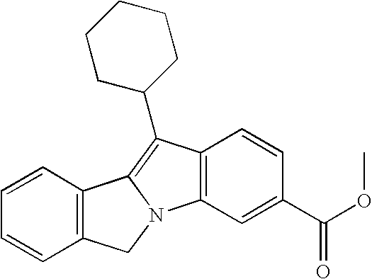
C12=C(C=CC=C1)C1=C(C3CCCCC3)C3=C(N1C2)C=C(C(OC)=O)C=C3
